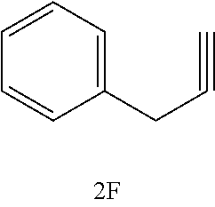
C1(CC#C)=CC=CC=C1
